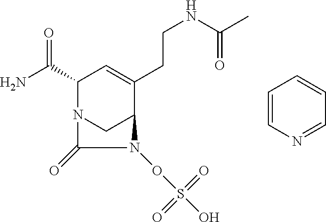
NC(C1N2CC(C(CCNC(C)=O)=C1)N(OS(O)(=O)=O)C2=O)=O.C1=CN=CC=C1
